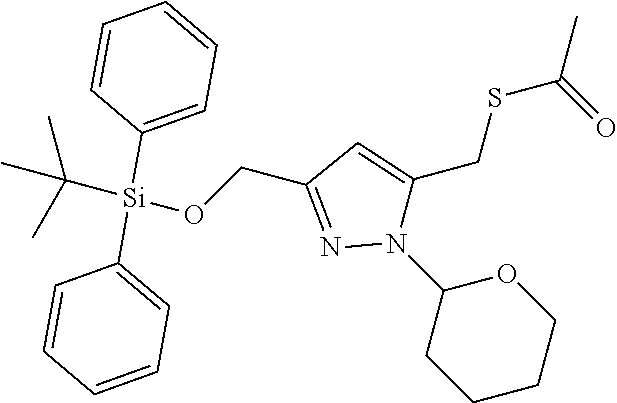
C1=CC=CC=C1[Si](C1=CC=CC=C1)(C(C)(C)C)OCC1=NN(C2CCCCO2)C(CSC(=O)C)=C1
